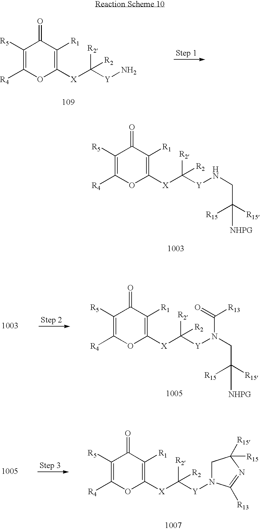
C1([R5])=C([R4])OC([X]C([Y]N)([R2])[R2])=C([R1])C1=O.C1([R5])=C([R4])OC([X]C([Y]NCC([R15])([R15])[NHPG])([R2])[R2])=C([R1])C1=O.C1([R5])=C([R4])OC([X]C([Y]N(CC([R15])([R15])[NHPG])C([R13])=O)([R2])[R2])=C([R1])C1=O.C1([R5])=C([R4])OC([X]C([Y]N2CC([R15])([R15])N=C2[R13])([R2])[R2])=C([R1])C1=O
